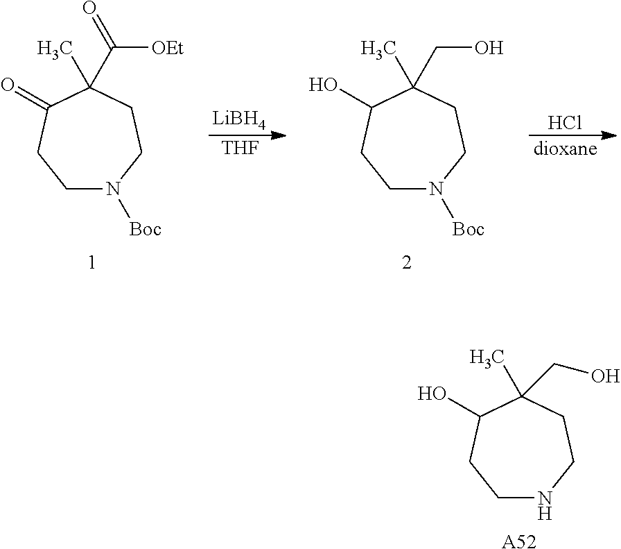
C1N([Boc])CCC(C)(C(=O)[OEt])C(=O)C1.[LiBH4].[THF].Cl.[dioxane].C1N([Boc])CCC(C)(CO)C(O)C1.C1NCCC(C)(CO)C(O)C1.[A52]
